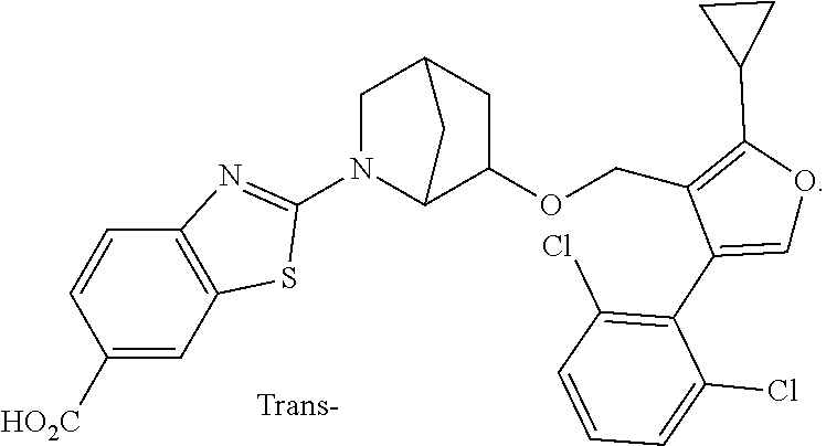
C12=C(C=C([HO2C])C=C1)SC(N1C3C(OCC4=C(C5CC5)OC=C4C4=C(Cl)C=CC=C4Cl)CC(C1)C3)=N2
